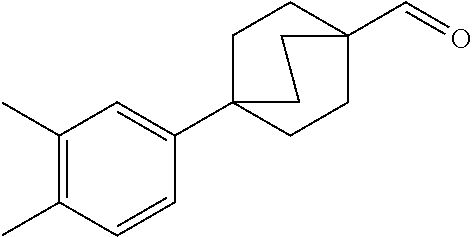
CC1=C(C)C=C(C23CCC(C=O)(CC2)CC3)C=C1
